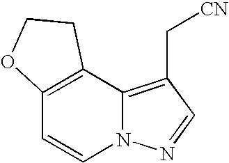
N12C(=C(C[CN])C=N1)C1=C(C=C2)OCC1
